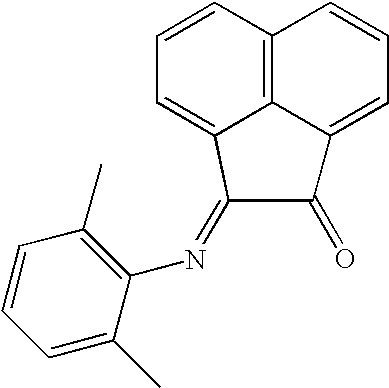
C1=CC2=C3C(=C1)C(=NC1=C(C)C=CC=C1C)C(=O)C3=CC=C2
